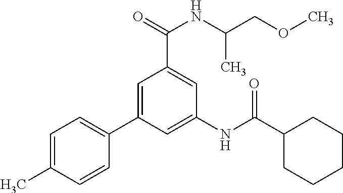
C1=C(C)C=CC(C2=CC(C(=O)NC(C)COC)=CC(NC(C3CCCCC3)=O)=C2)=C1
